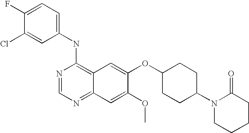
C1=C(Cl)C(F)=CC=C1NC1=C2C(=NC=N1)C=C(OC)C(OC1CCC(N3CCCCC3=O)CC1)=C2
